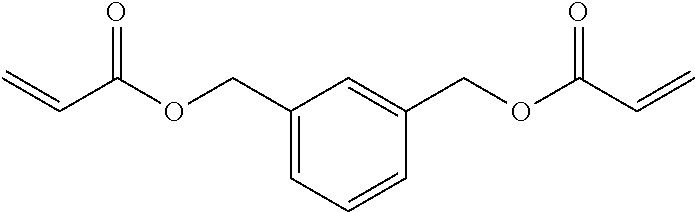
C=CC(OCC1=CC=CC(COC(C=C)=O)=C1)=O
